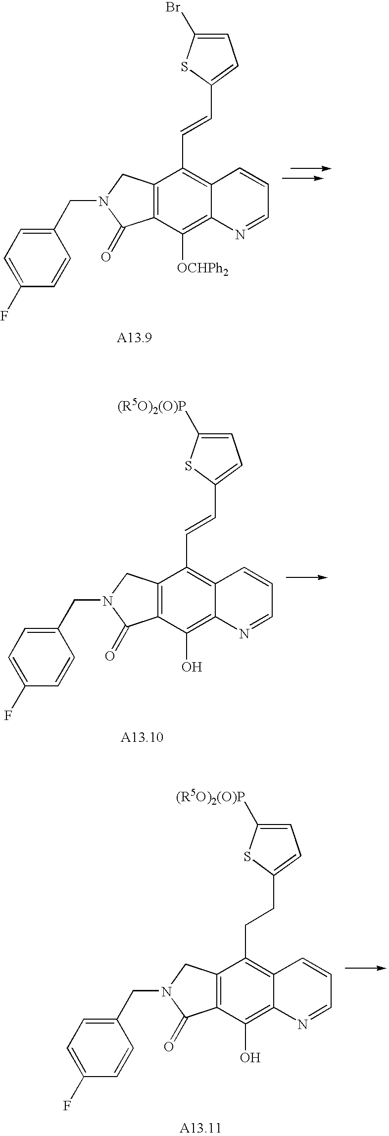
C12=C(C([OCHPh2])=C3C(=C1C=CC1=CC=C(Br)S1)C=CC=N3)C(=O)N(CC1=CC=C(F)C=C1)C2.C12=C(C(O)=C3C(=C1C=CC1=CC=C([(R5O)2(O)P])S1)C=CC=N3)C(=O)N(CC1=CC=C(F)C=C1)C2.C12=C(C(O)=C3C(=C1CCC1=CC=C([(R5O)2(O)P])S1)C=CC=N3)C(=O)N(CC1=CC=C(F)C=C1)C2
